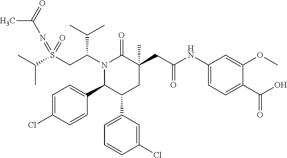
S(CC(N1C(=O)C(CC(=O)NC2=CC=C(C(O)=O)C(OC)=C2)(C)CC(C2=CC=CC(Cl)=C2)C1C1=CC=C(Cl)C=C1)C(C)C)(=NC(C)=O)(=O)C(C)C
